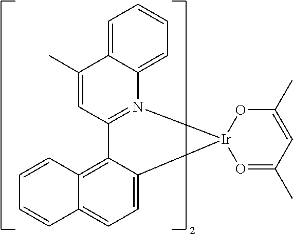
C12=C3C(=CC=C1C=CC=C2)[Ir]1(N2=C3C=C(C)C3=CC=CC=C23)O=C(C)C=C(C)O1
